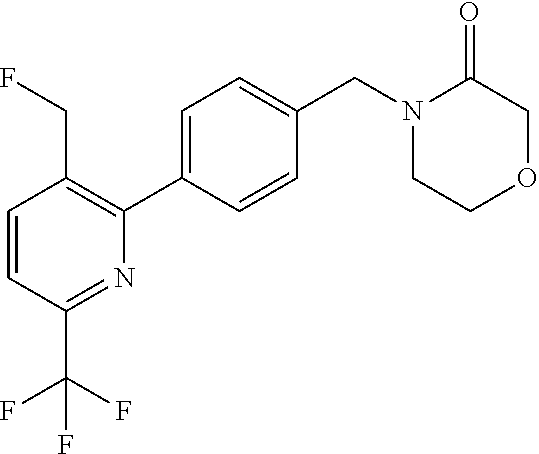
N1(CC2=CC=C(C3=C(CF)C=CC(C(F)(F)F)=N3)C=C2)CCOCC1=O
